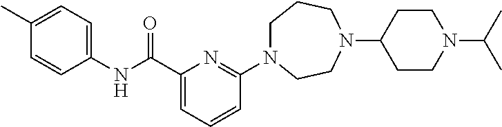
C1N(C2=NC(C(NC3=CC=C(C)C=C3)=O)=CC=C2)CCN(C2CCN(C(C)C)CC2)CC1
